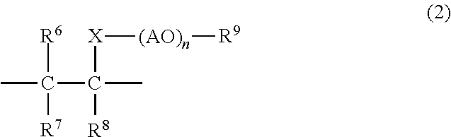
CC(C(C)([X][(AO)n][R9])[R8])([R6])[R7]
